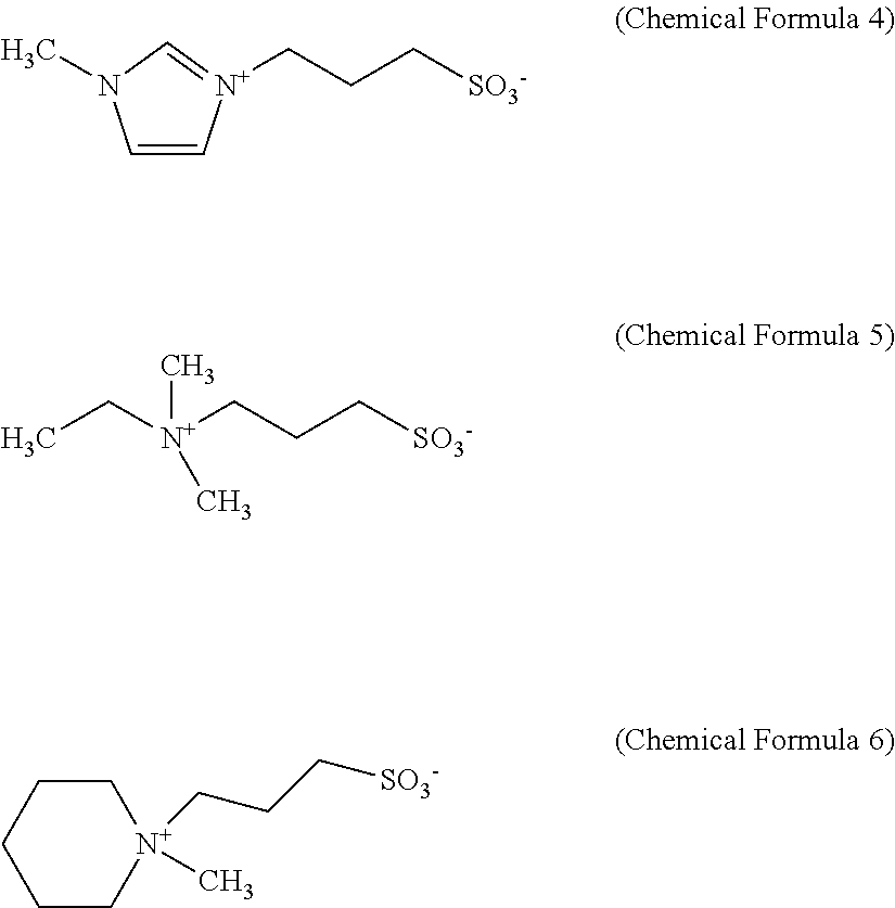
C1=C[N+](CCC[SO3-])=CN1C.[N+](CCC[SO3-])(CC)(C)C.C1C[N+](CCC[SO3-])(C)CCC1
